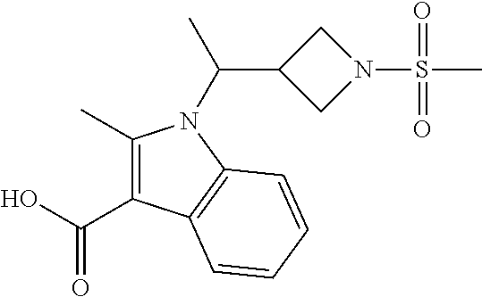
C1(C)=C(C(O)=O)C2=C(N1C(C1CN(S(C)(=O)=O)C1)C)C=CC=C2
